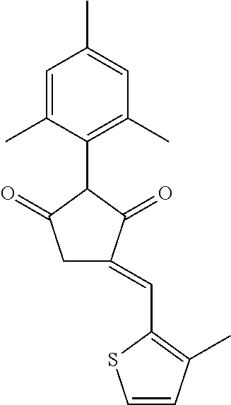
C1=C(C)C(C2C(=O)CC(=CC3=C(C)C=CS3)C2=O)=C(C)C=C1C
